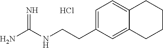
Cl.C(C1=CC=C2C(=C1)CCCC2)CNC(N)=N
